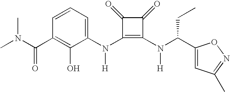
C(C1=C(O)C(N(C2=C(N(C(C3=CC(C)=NO3)CC)[H])C(=O)C2=O)[H])=CC=C1)(=O)N(C)C
